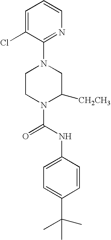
N1(C(NC2=CC=C(C(C)(C)C)C=C2)=O)C([CH2CH3])CN(C2=NC=CC=C2Cl)CC1
